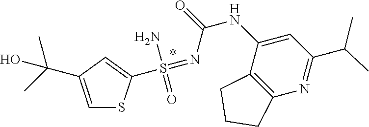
CC(C1=NC2=C(C(NC(=O)N=S(=O)(N)C3=CC(C(O)(C)C)=CS3)=C1)CCC2)C
